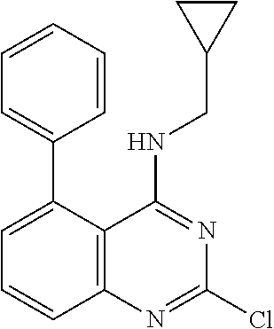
C1(C2=CC=CC3=C2C(NCC2CC2)=NC(Cl)=N3)=CC=CC=C1
